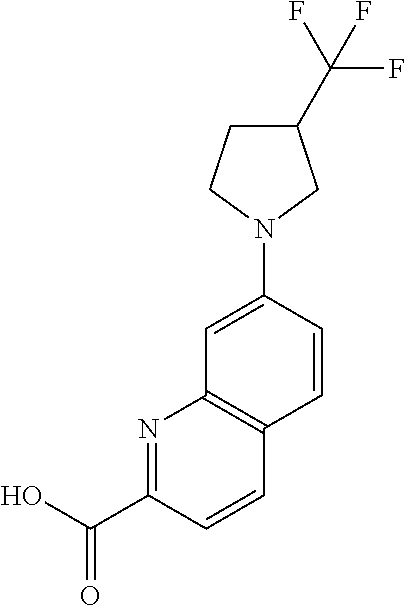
OC(C1=NC2=C(C=C1)C=CC(N1CC(C(F)(F)F)CC1)=C2)=O
